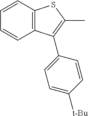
C12=C(C=CC=C1)SC(C)=C2C1=CC=C([t-Bu])C=C1
